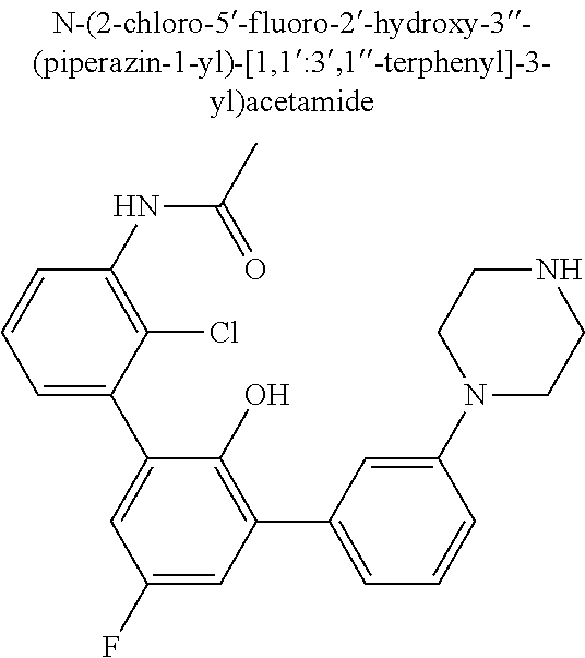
N(C(=O)C)C1=C(Cl)C(C2=CC(F)=CC(C3=CC=CC(N4CCNCC4)=C3)=C2O)=CC=C1
